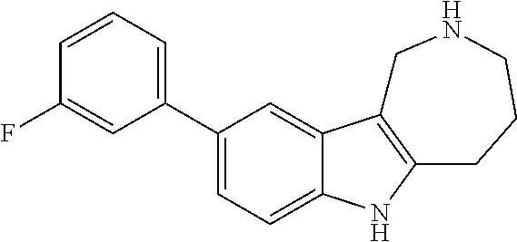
C1(C2=CC=CC(F)=C2)=CC=C2C(=C1)C1=C(N2)CCCNC1
